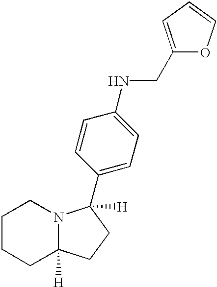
C1CCC2([H])N(C1)C(C1=CC=C(NCC3=CC=CO3)C=C1)([H])CC2
